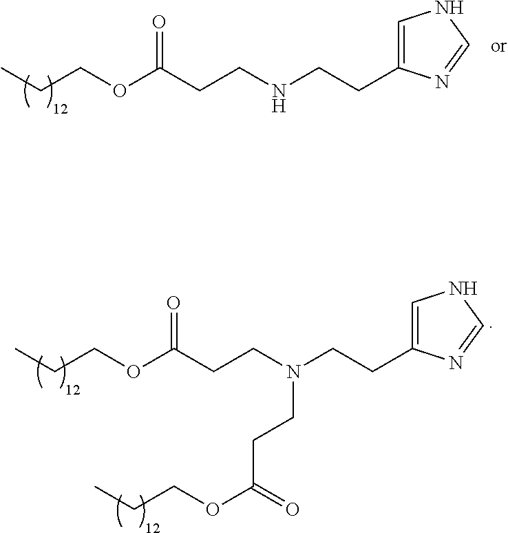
CCCOC(CCNCCC1=CNC=N1)=O.CCCOC(CCN(CCC1=CNC=N1)CCC(OCCC)=O)=O
